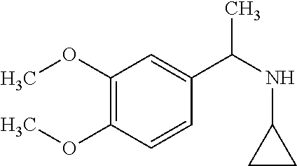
C1(OC)=C(OC)C=CC(C(NC2CC2)C)=C1
